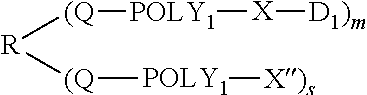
[R]([(Q][POLY1][X][D1)m])[(Q][POLY1][X)s]
